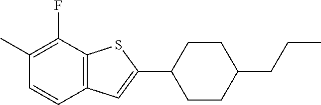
C1(C)=C(F)C2=C(C=C1)C=C(C1CCC(CCC)CC1)S2
